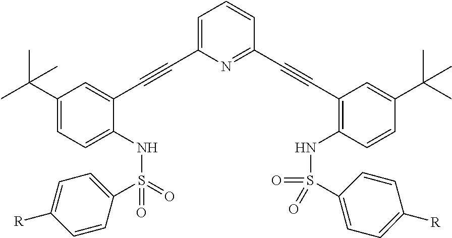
C1(C(C)(C)C)=CC=C(NS(C2=CC=C([R])C=C2)(=O)=O)C(C#CC2=CC=CC(C#CC3=C(NS(=O)(=O)C4=CC=C([R])C=C4)C=CC(C(C)(C)C)=C3)=N2)=C1
